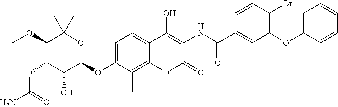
NC(=O)OC1C(O)C(OC2=CC=C3C(=C2C)OC(=O)C(NC(=O)C2=CC(OC4=CC=CC=C4)=C(Br)C=C2)=C3O)OC(C)(C)C1OC
